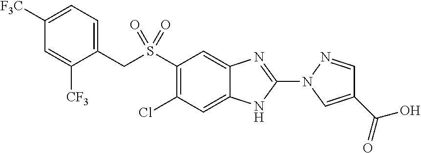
C1([F3C])=CC=C(CS(=O)(=O)C2=C(Cl)C=C3C(=C2)N=C(N2C=C(C(O)=O)C=N2)N3)C([CF3])=C1
